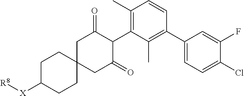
C1(C)=C(C2C(=O)CC3(CC2=O)CCC([X][R8])CC3)C(C)=C(C2=CC=C(Cl)C(F)=C2)C=C1
